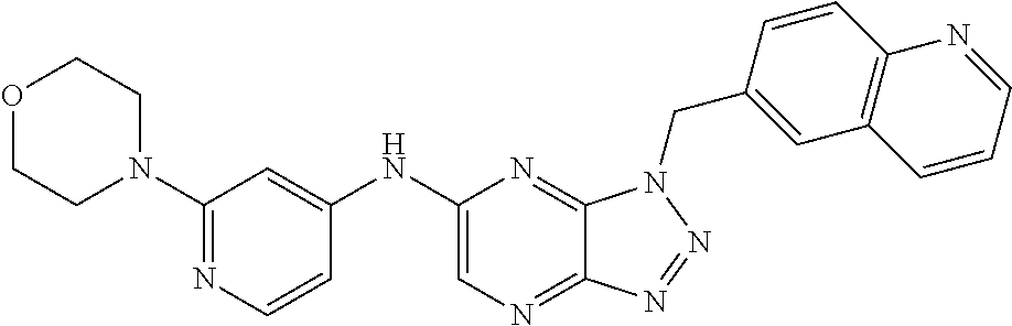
C1(NC2=CC(N3CCOCC3)=NC=C2)=CN=C2C(=N1)N(CC1=CC3=C(C=C1)N=CC=C3)N=N2
